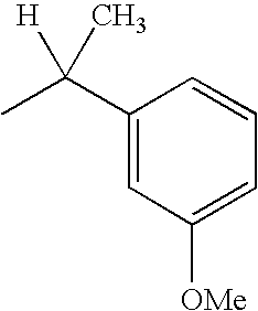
C1(C(C)([H])C)=CC([OMe])=CC=C1
